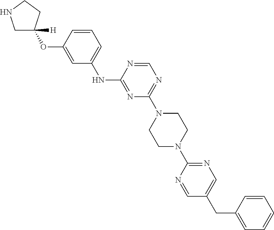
C1(NC2=NC(N3CCN(C4=NC=C(CC5=CC=CC=C5)C=N4)CC3)=NC=N2)=CC=CC(OC2([H])CNCC2)=C1
